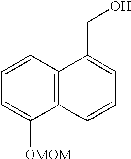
C1=CC=C([OMOM])C2=C1C(CO)=CC=C2
